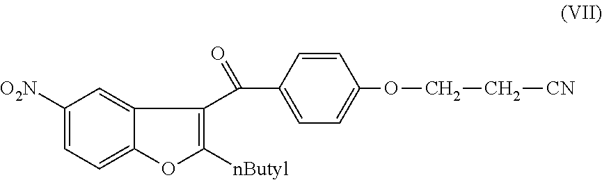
C1([O2N])=CC=C2C(=C1)C(C(C1=CC=C(OCC[CN])C=C1)=O)=C([nButyl])O2
